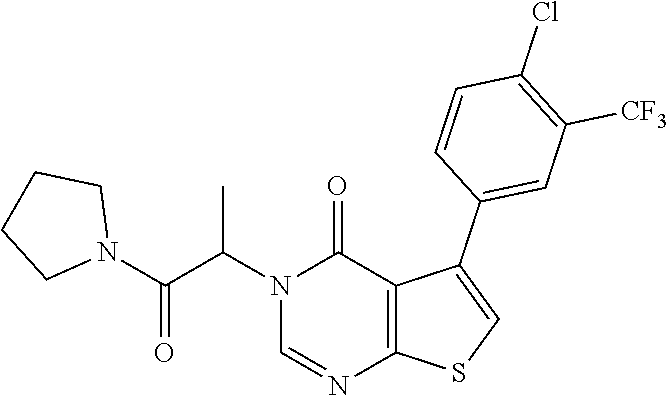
C1=NC2=C(C(C3=CC([CF3])=C(Cl)C=C3)=CS2)C(=O)N1C(C(N1CCCC1)=O)C
